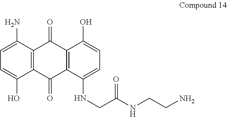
C1=C(O)C2=C(C(N)=C1)C(=O)C1=C(C2=O)C(NCC(NCCN)=O)=CC=C1O
